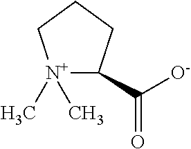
[N+]1(C)(C)C(C([O-])=O)CCC1
